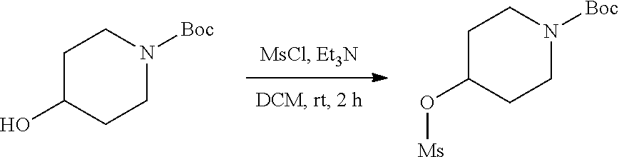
C1C(O[Ms])CCN([Boc])C1.C1C(O)CCN([Boc])C1
